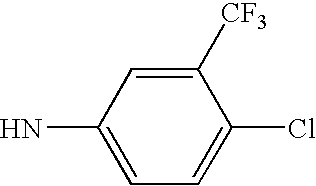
ClC1=CC=C(N)C=C1[CF3]
